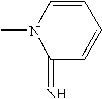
CN1C=CC=CC1=N
